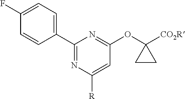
C1(C2=CC=C(F)C=C2)=NC([R])=CC(OC2([CO2R])CC2)=N1
